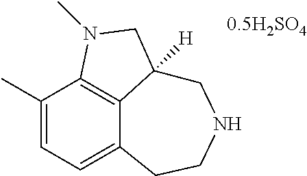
C1(C)=CC=C2C3=C1N(C)CC3([H])CNCC2
